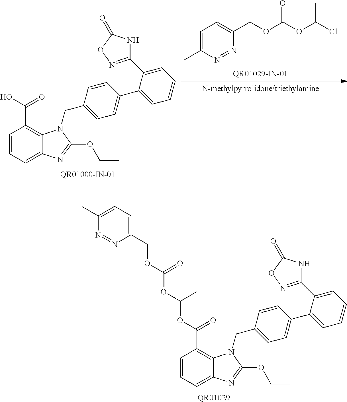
C1=C(C)N=NC(COC(OC(Cl)C)=O)=C1.C1=CC=C2C(=C1C(O)=O)N(CC1=CC=C(C3=CC=CC=C3C3=NOC(=O)N3)C=C1)C(OCC)=N2.C1=CC=C2C(=C1C(=O)OC(OC(OCC1=CC=C(C)N=N1)=O)C)N(CC1=CC=C(C3=CC=CC=C3C3=NOC(=O)N3)C=C1)C(OCC)=N2.[QR01029]
